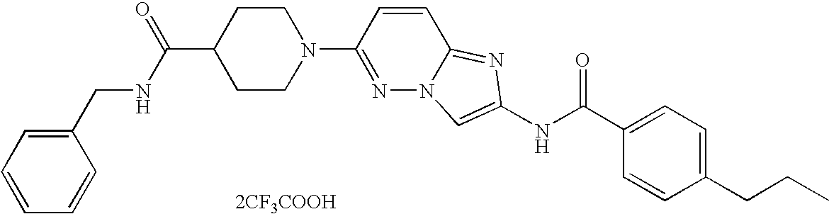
[2CF3COOH].C1=CC(CCC)=CC=C1C(NC1=CN2N=C(N3CCC(C(=O)NCC4=CC=CC=C4)CC3)C=CC2=N1)=O
